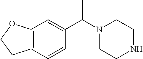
C12=C(C=CC(C(N3CCNCC3)C)=C1)CCO2
